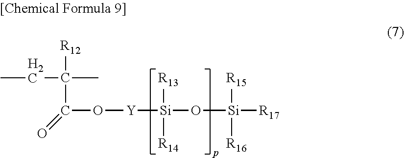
CCC([R12])(C(O[Y][Si]([R13])([R14])O[Si]([R15])([R16])[R17])=O)C
